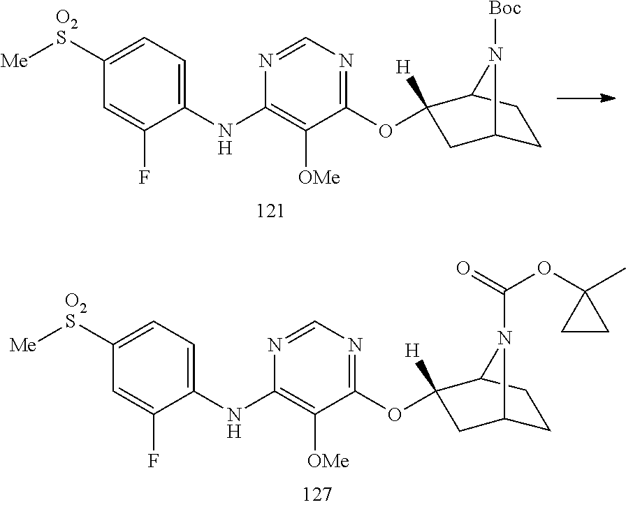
C1([O2S][Me])=CC=C(NC2=C([OMe])C(OC3([H])CC4CCC3N4[Boc])=NC=N2)C(F)=C1.C1([O2S][Me])=CC=C(NC2=C([OMe])C(OC3([H])CC4CCC3N4C(=O)OC3(C)CC3)=NC=N2)C(F)=C1
